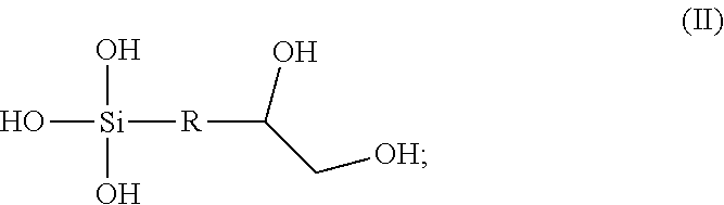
O[Si](O)(O)[R]C(O)C[OH]
